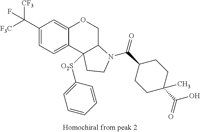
C1(C(F)([CF3])[F3C])=CC=C2C(=C1)OCC1C2([O2S]C2=CC=CC=C2)CCN1C(C1CCC(C(O)=O)(C)CC1)=O
